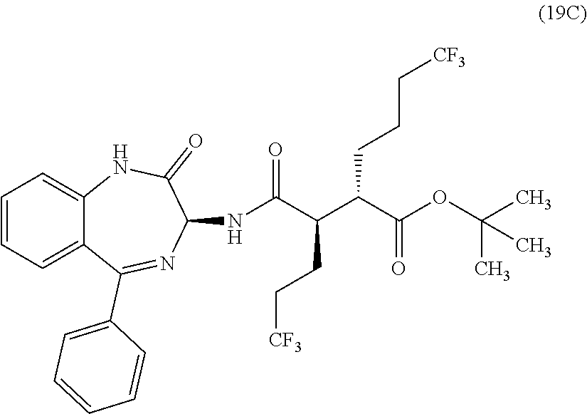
C(C(C(C(OC(C)(C)C)=O)CCC[CF3])CC[CF3])(=O)NC1N=C(C2=CC=CC=C2)C2=CC=CC=C2NC1=O
